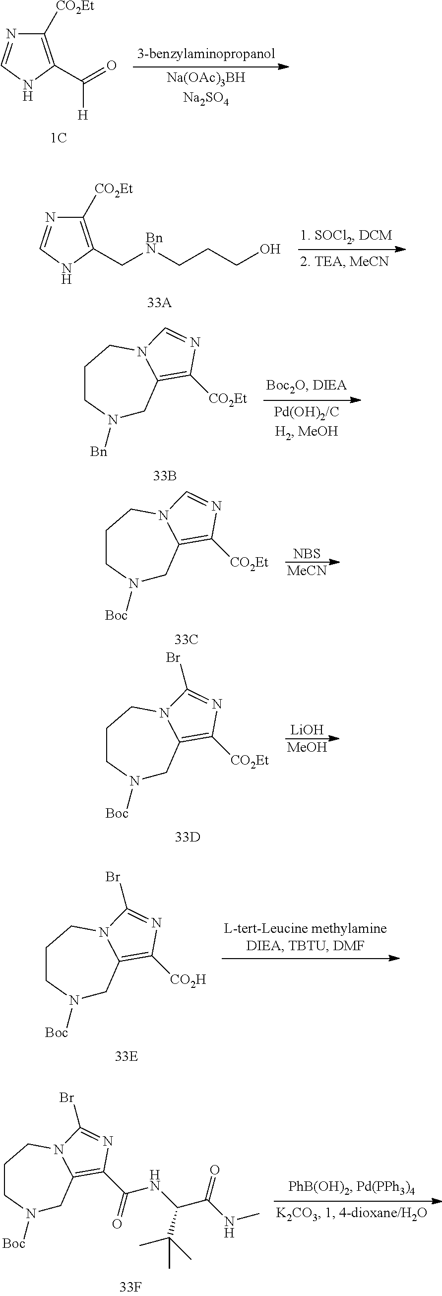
C1([CO2Et])=C(C(=O)[H])NC=N1.C1([CO2Et])=C(C[BnN]CCCO)NC=N1.N1([Bn])CC2=C([CO2Et])N=CN2CCC1.N1([Boc])CC2=C([CO2Et])N=CN2CCC1.[NBS].[MeCN].N1([Boc])CC2=C([CO2Et])N=C(Br)N2CCC1.[LiOH].[MeOH].N1([Boc])CC2=C([CO2H])N=C(Br)N2CCC1.N1([Boc])CC2=C(C(NC(C(NC)=O)C(C)(C)C)=O)N=C(Br)N2CCC1
